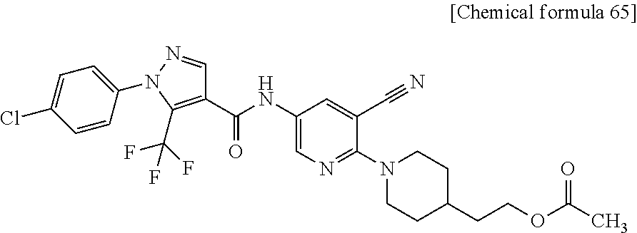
C1(C(NC2=CN=C(N3CCC(CCOC(C)=O)CC3)C(C#N)=C2)=O)=C(C(F)(F)F)N(C2=CC=C(Cl)C=C2)N=C1
